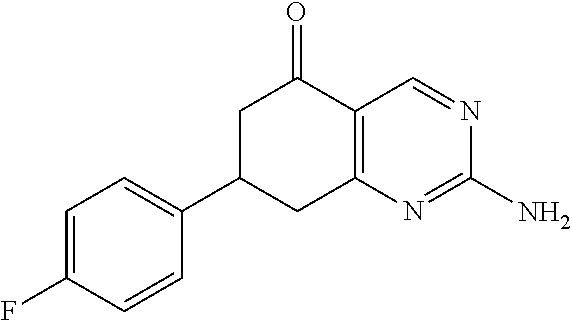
C1=C(F)C=CC(C2CC3=C(C(=O)C2)C=NC(N)=N3)=C1
